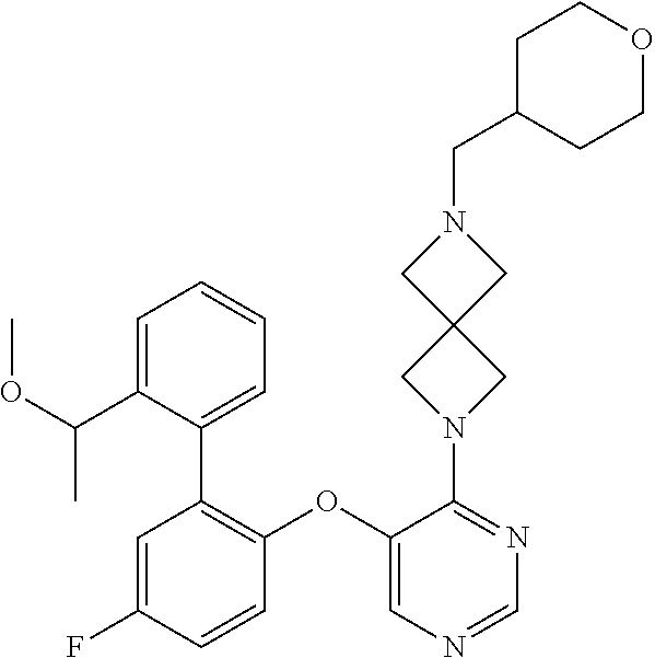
C1=NC=C(OC2=C(C3=CC=CC=C3C(C)OC)C=C(F)C=C2)C(N2CC3(C2)CN(CC2CCOCC2)C3)=N1
